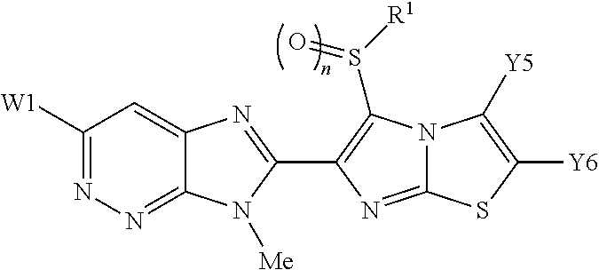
C1([W1])=NN=C2C(=C1)N=C(C1=C(S([R1])=O)N3C(=N1)SC([Y6])=C3[Y5])N2[Me]
